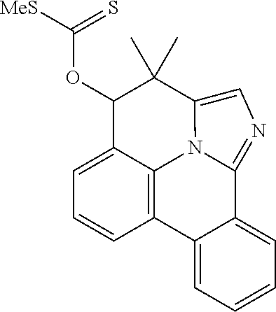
C1=C2C3=C(C=C1)C1=CC=CC=C1C1=NC=C(N31)C(C)(C)C2OC([MeS])=S
